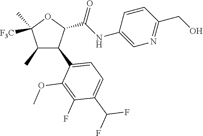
C1(C)C(C2=CC=C(C(F)F)C(F)=C2OC)C(C(NC2=CN=C(CO)C=C2)=O)OC1(C)[F3C]
